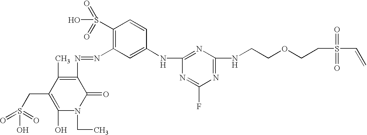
C1(N=NC2=C(S(=O)(=O)O)C=CC(NC3=NC(NCCOCCS(C=C)(=O)=O)=NC(F)=N3)=C2)=C(C)C(CS(O)(=O)=O)=C(O)N(CC)C1=O
